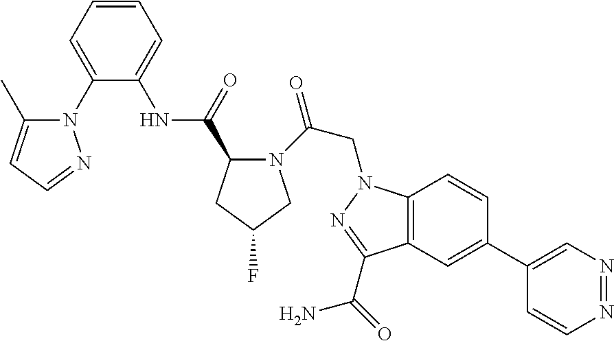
C12=C(C=C(C3=CN=NC=C3)C=C1)C(C(=O)N)=NN2CC(=O)N1C(C(=O)NC2=CC=CC=C2N2C(C)=CC=N2)CC(F)C1
